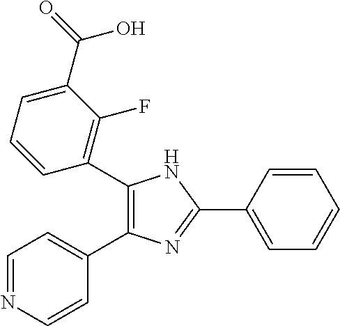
C1(C2=C(F)C(C(=O)O)=CC=C2)=C(C2=CC=NC=C2)N=C(C2=CC=CC=C2)N1
